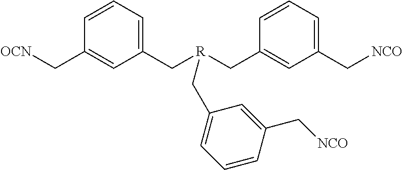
[OCN]CC1=CC(C[R](CC2=CC(C[NCO])=CC=C2)CC2=CC=CC(C[NCO])=C2)=CC=C1
